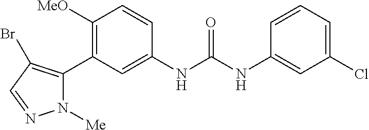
C1([MeO])=C(C2=C(Br)C=NN2[Me])C=C(NC(NC2=CC(Cl)=CC=C2)=O)C=C1
